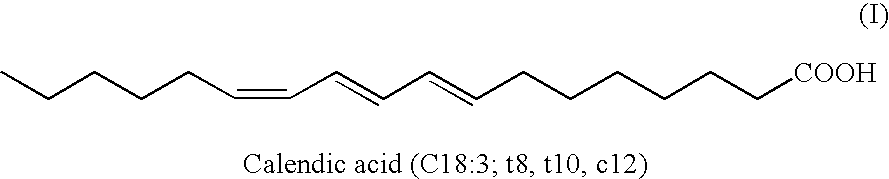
CCCCCC=CC=CC=CCCCCCC[COOH]
